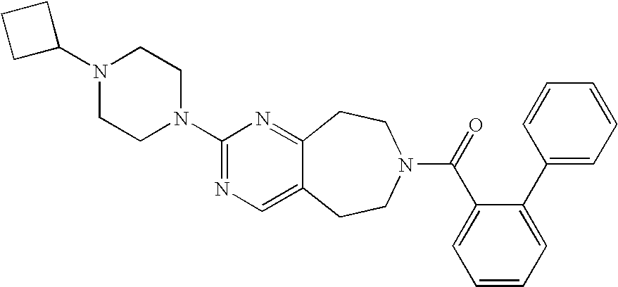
C1C(N2CCN(C3=NC=C4C(=N3)CCN(C(=O)C3=CC=CC=C3C3=CC=CC=C3)CC4)CC2)CC1
